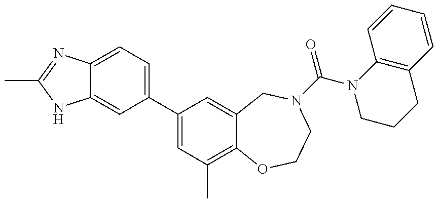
C12=CC(C3=CC(C)=C4C(=C3)CN(C(=O)N3CCCC5=C3C=CC=C5)CCO4)=CC=C1N=C(C)N2
